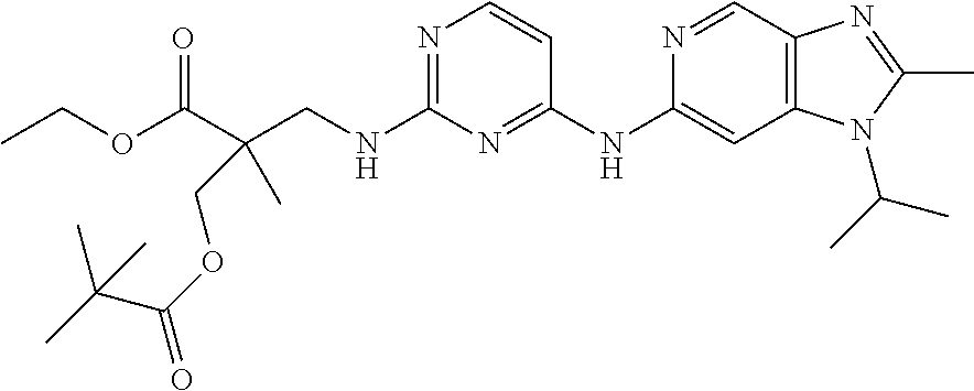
C1(NC2=CC3=C(C=N2)N=C(C)N3C(C)C)=NC(NCC(C(OCC)=O)(COC(=O)C(C)(C)C)C)=NC=C1
